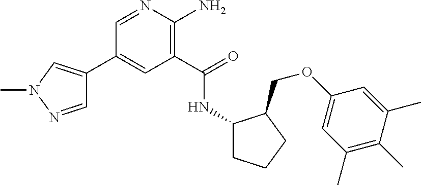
C1(C2=CN(C)N=C2)=CC(C(=O)NC2CCCC2COC2=CC(C)=C(C)C(C)=C2)=C(N)N=C1
